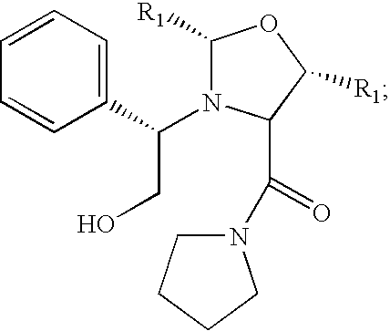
C1([R1])N(C(C2=CC=CC=C2)CO)C(C(=O)N2CCCC2)C([R1])O1
